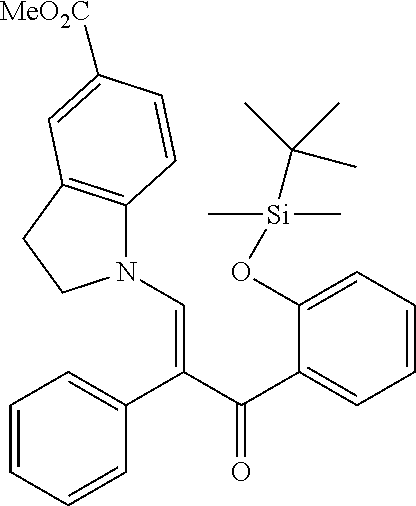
C1=CC=CC(C(C(C2=CC=CC=C2O[Si](C(C)(C)C)(C)C)=O)=CN2C3=C(CC2)C=C([MeO2C])C=C3)=C1
